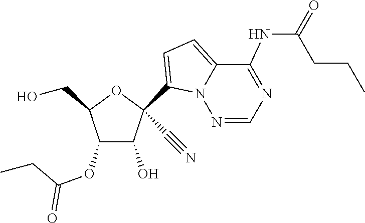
OCC1OC(C#N)(C2=CC=C3C(NC(=O)CCC)=NC=NN32)C(O)C1OC(CC)=O
